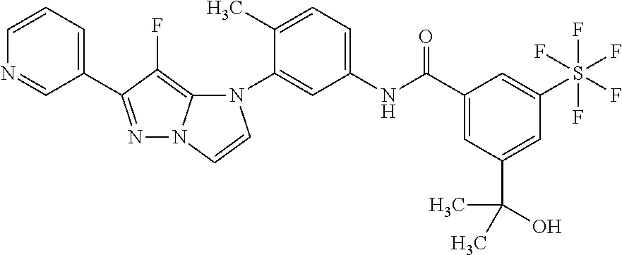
N1=C(C2=CC=CN=C2)C(F)=C2N1C=CN2C1=CC(NC(C2=CC(C(C)(O)C)=CC(S(F)(F)(F)(F)F)=C2)=O)=CC=C1C
